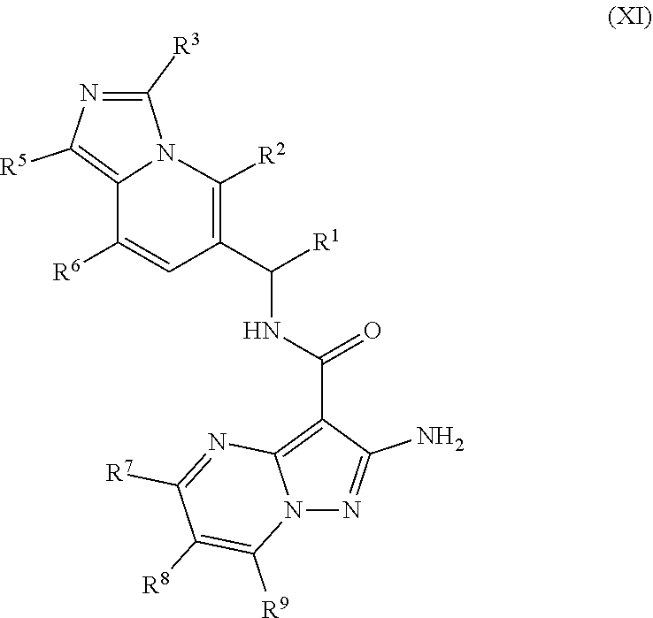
C1(C(NC(C2=C3N(N=C2N)C([R9])=C([R8])C([R7])=N3)=O)[R1])=C([R2])N2C([R3])=NC([R5])=C2C([R6])=C1
